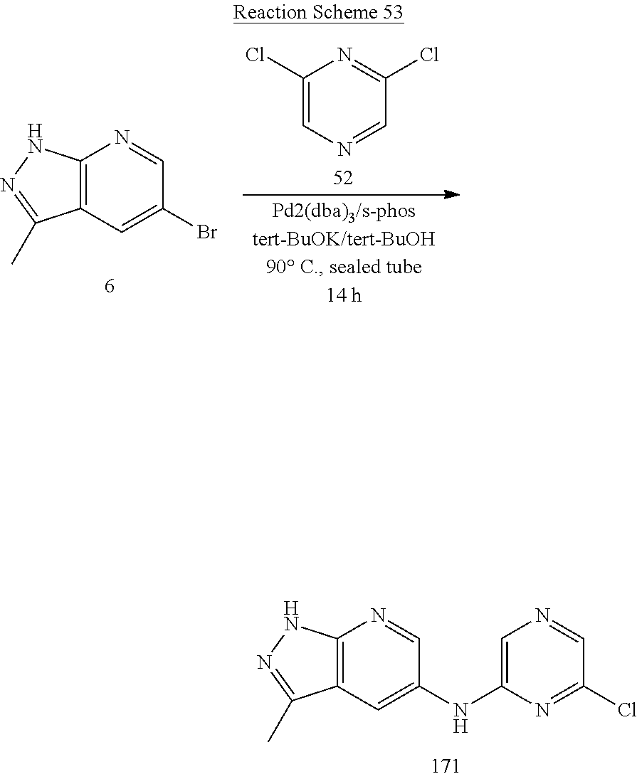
C1(Cl)=CN=CC(Cl)=N1.C12=C(C=C(Br)C=N1)C(C)=NN2.C12=C(C=C(NC3=CN=CC(Cl)=N3)C=N1)C(C)=NN2
